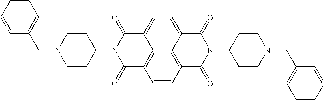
C1CN(CC2=CC=CC=C2)CCC1N1C(=O)C2=C3C(=CC=C4C3=C(C=C2)C(=O)N(C2CCN(CC3=CC=CC=C3)CC2)C4=O)C1=O
